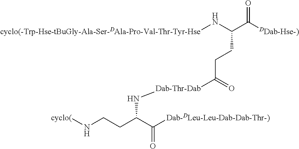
[cyclo(-Trp-Hse-tBuGly-Ala-Ser-DAla-Pro-Val-Thr-Tyr-Hse]NC(C([DDab-Hse-)])=O)CCC([Dab-Thr-Dab]NC(CCN[cyclo(])C([Dab-DLeu-Leu-Dab-Dab-Thr-)])=O)=O
